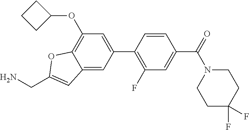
C(C1=CC2=CC(C3=C(F)C=C(C(N4CCC(F)(F)CC4)=O)C=C3)=CC(OC3CCC3)=C2O1)N
